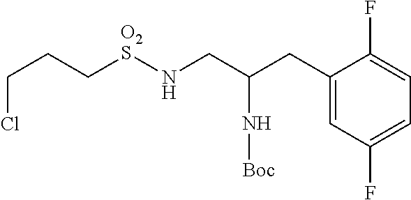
C1(CC(CN[O2S]CCCCl)N[Boc])=CC(F)=CC=C1F
